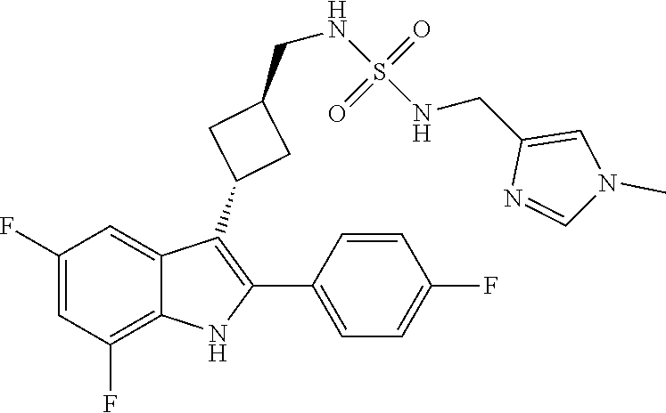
C1(F)=CC(F)=C2C(=C1)C(C1CC(CNS(=O)(=O)NCC3=CN(C)C=N3)C1)=C(C1=CC=C(F)C=C1)N2
